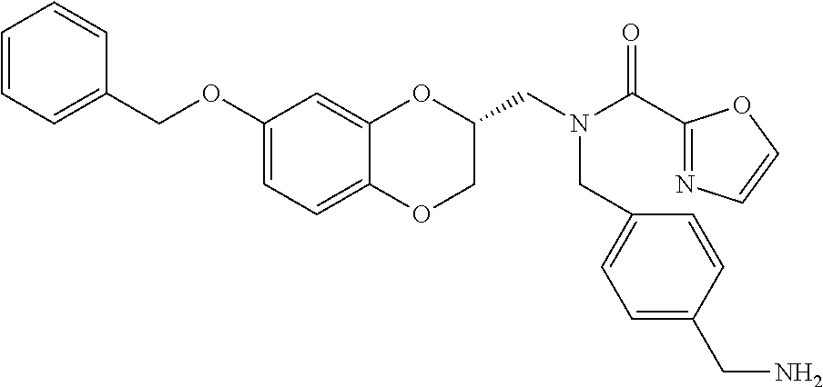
C1(OCC2=CC=CC=C2)=CC=C2C(=C1)OC(CN(C(C1=NC=CO1)=O)CC1=CC=C(CN)C=C1)CO2
